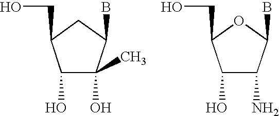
C1(O)C(C)(O)C(B)CC1CO.C1(O)C(N)C(B)OC1CO
